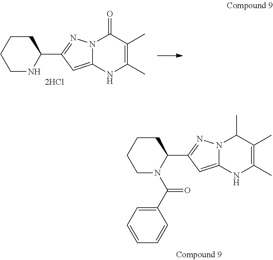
N12C(=CC(C3CCCCN3C(C3=CC=CC=C3)=O)=N1)NC(C)=C(C)C2C.N12C(=CC(C3CCCCN3)=N1)NC(C)=C(C)C2=O
